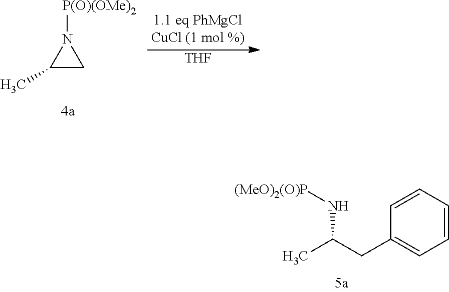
CC(CC1=CC=CC=C1)N[(MeO)2(O)P].C1(C)CN1[P(O)(OMe)2].[THF]
